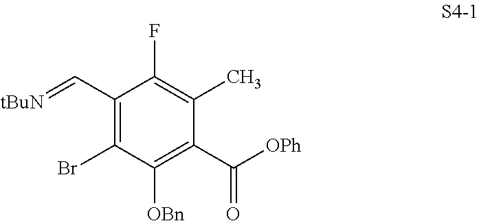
C1(C=[tBuN])=C(Br)C([OBn])=C(C([OPh])=O)C(C)=C1F
